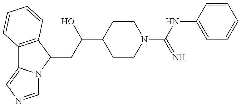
C12=C(C(CC(C3CCN(C(NC4=CC=CC=C4)=N)CC3)O)N3C1=CN=C3)C=CC=C2
